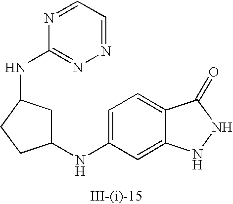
C1=C(NC2CC(NC3=NN=CC=N3)CC2)C=C2C(=C1)C(=O)NN2
